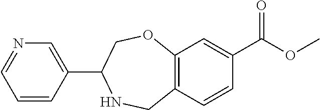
C12=C(C=CC(C(OC)=O)=C1)CNC(C1=CN=CC=C1)CO2
